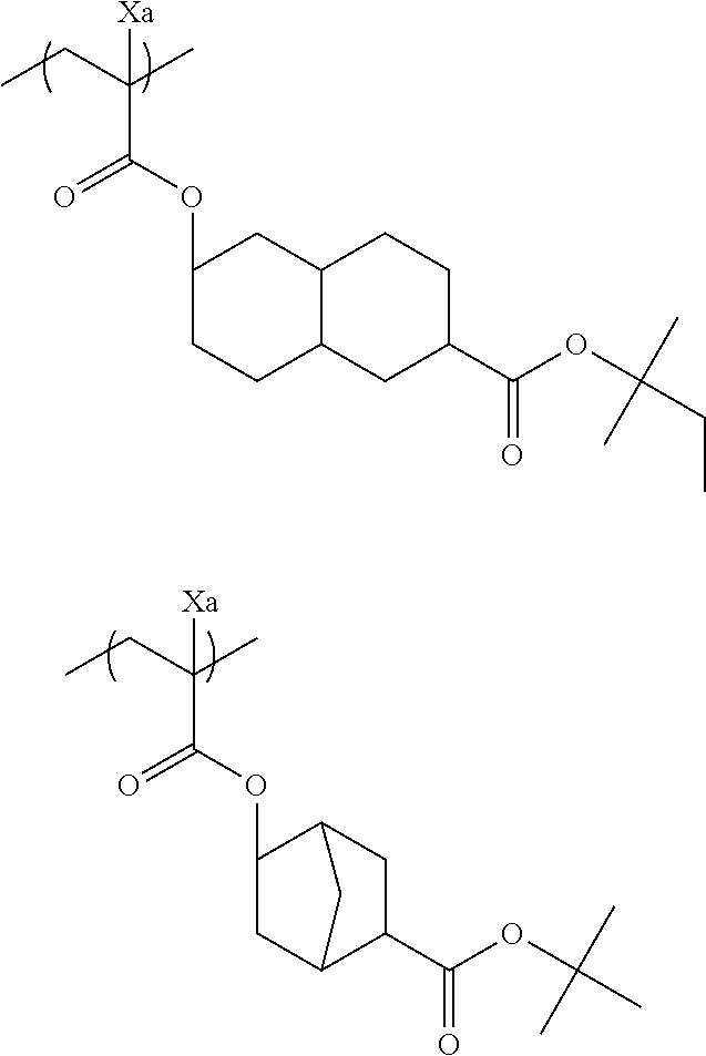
C1(OC(C(CC)(C)[Xa])=O)CCC2C(C1)CCC(C(OC(CC)(C)C)=O)C2.C1(OC(C(CC)(C)[Xa])=O)CC2C(C(OC(C)(C)C)=O)CC1C2
